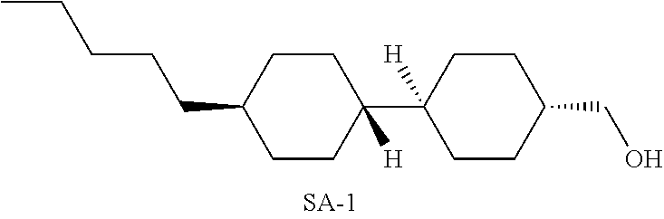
C1(CO)CCC(C2([H])CCC(CCCCC)CC2)([H])CC1
